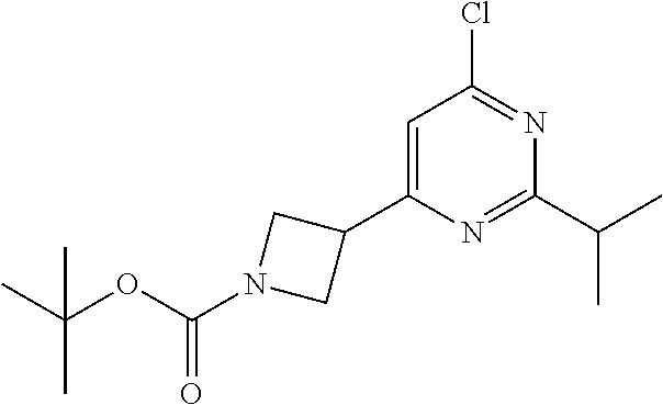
C1=C(C2CN(C(OC(C)(C)C)=O)C2)N=C(C(C)C)N=C1Cl
